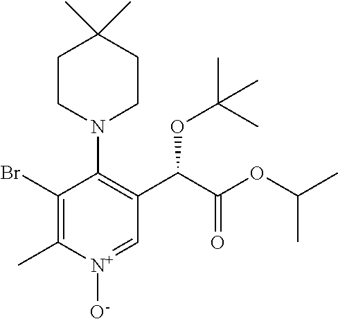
C1(Br)=C(C)[N+]([O-])=CC(C(C(OC(C)C)=O)OC(C)(C)C)=C1N1CCC(C)(C)CC1
